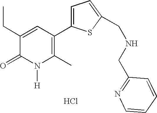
CCC1=CC(C2=CC=C(CNCC3=NC=CC=C3)S2)=C(C)N([H])C1=O.Cl
